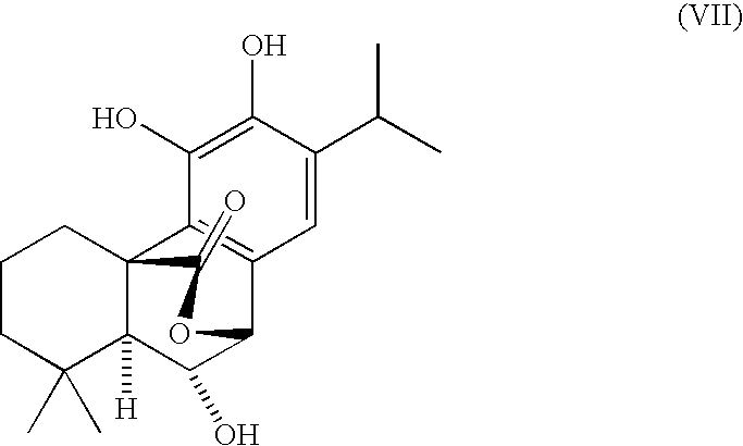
C1CC(C)(C)C2([H])C3(C1)C1=C(C(C2O)OC3=O)C=C(C(C)C)C(O)=C1O
